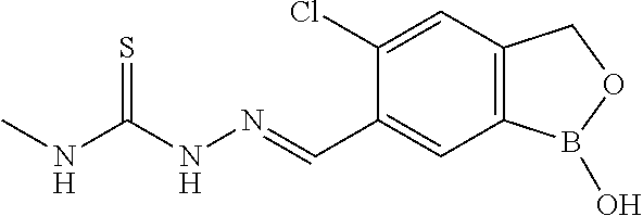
C12=C(C=C(Cl)C(C=NNC(NC)=S)=C1)COB2O
